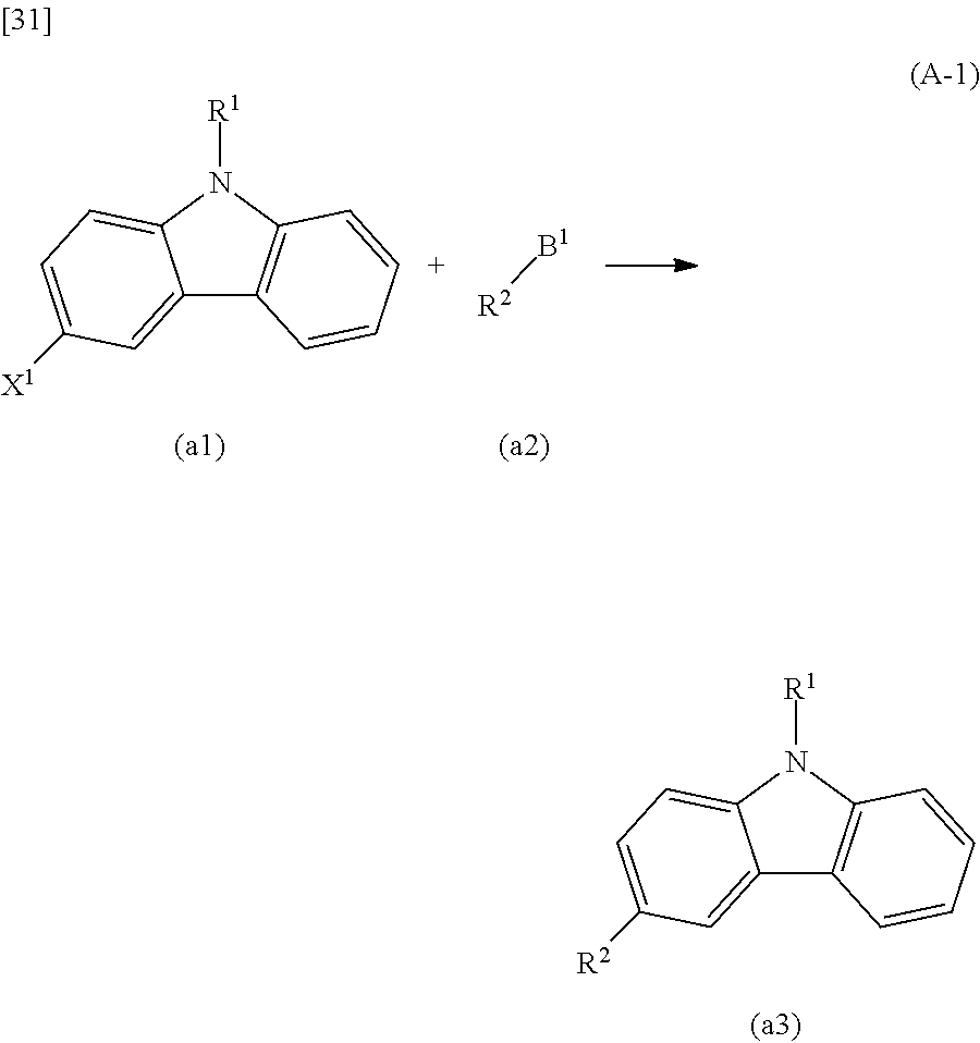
C12=CC([R2])=CC=C1N([R1])C1=C2C=CC=C1.C12=CC([X1])=CC=C1N([R1])C1=C2C=CC=C1.[B1][R2]
